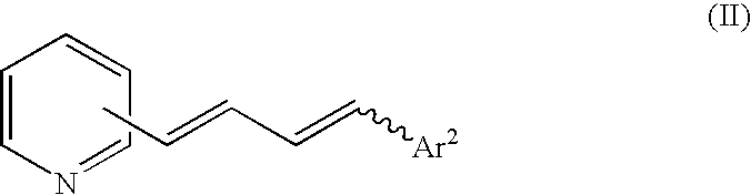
C1=CN=CC=C1.CC=CC=C[Ar2]
